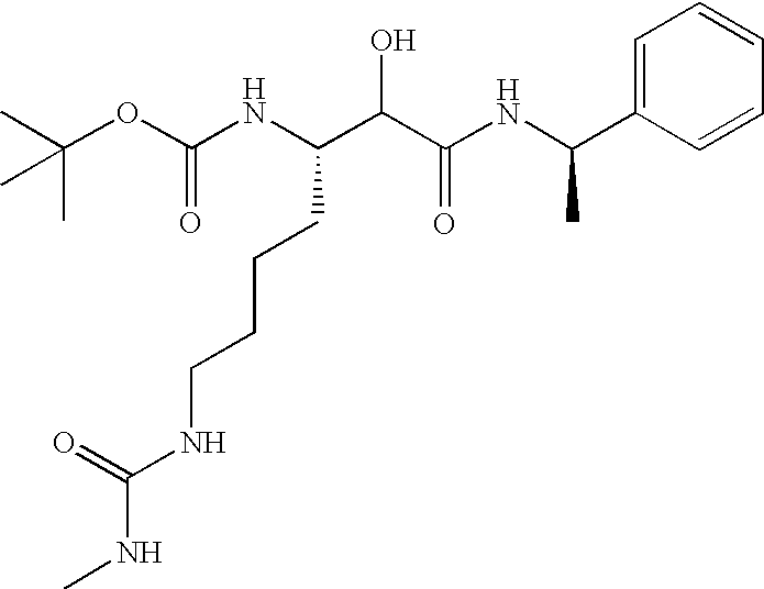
C(OC(NC(C(C(NC(C1=CC=CC=C1)C)=O)O)CCCCNC(=O)NC)=O)(C)(C)C
